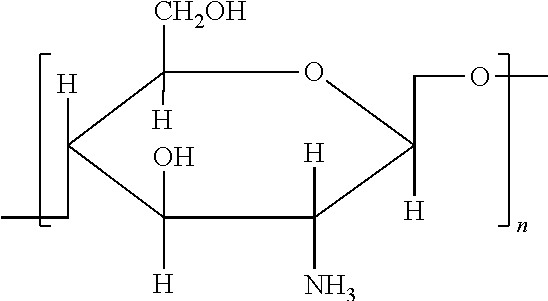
C1([CH2OH])([H])C([H])(CC)C([H])(O)C([H])(N)C(COC)([H])O1
